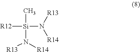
[R12][Si](C)(N([R14])[R13])N([R14])[R13]
